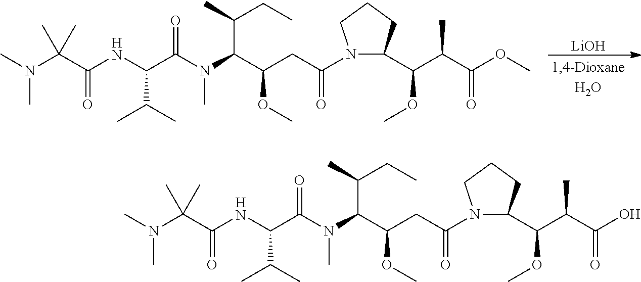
[LiOH].COC(C(C(=O)OC)C)C1CCCN1C(CC(OC)C(N(C(C(NC(C(N(C)C)(C)C)=O)C(C)C)=O)C)C(C)CC)=O.COC(C(C(=O)O)C)C1CCCN1C(CC(OC)C(N(C(C(NC(C(N(C)C)(C)C)=O)C(C)C)=O)C)C(C)CC)=O
